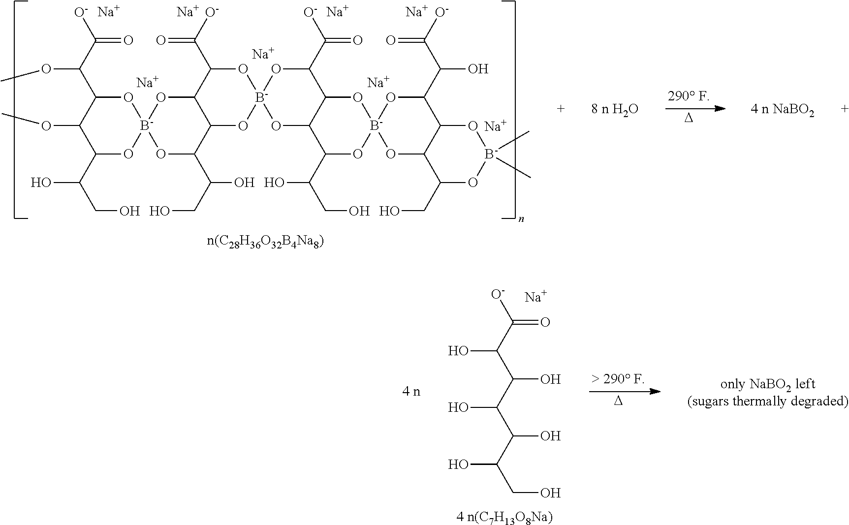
O(C(C([O-])=O)C1C(OC)C(C(CO)O)O[B-]2(O1)OC1C(C([O-])=O)O[B-]3(OC1C(C(CO)O)O2)OC(C(=O)[O-])C1C(O3)C(C(CO)O)O[B-]2(O1)OC(C(C([O-])=O)O)C1C(O2)C(CO)O[B-](C)(C)O1)C.[Na].[Na].[Na].[Na].[Na].[Na].[Na].[Na].[D].[D].[O-]C(C(O)C(O)C(O)C(O)C(O)CO)=O.[Na]
